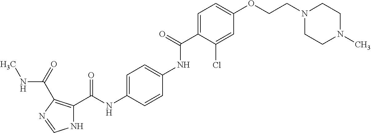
C1=C(C(NC2=CC=C(NC(C3=C(C(=O)NC)N=CN3)=O)C=C2)=O)C(Cl)=CC(OCCN2CCN(C)CC2)=C1
